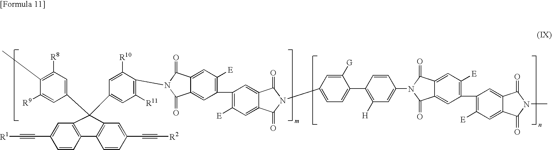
C1=CC2=C(C=C1C#C[R1])C(C1=CC([R8])=C(C)C([R9])=C1)(C1=CC([R11])=C(N3C(=O)C4=CC(C5=C([E])C=C6C(=C5)C(=O)N(C5=CC=C(C7=C([H])C=C(N8C(=O)C9=CC(C%10=C([E])C=C%11C(=C%10)C(=O)N(C)C%11=O)=C([E])C=C9C8=O)C=C7)C([G])=C5)C6=O)=C([E])C=C4C3=O)C([R10])=C1)C1=C2C=CC(C#C[R2])=C1
